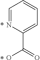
C1=NC(C(=O)O)=CC=C1.*.*
